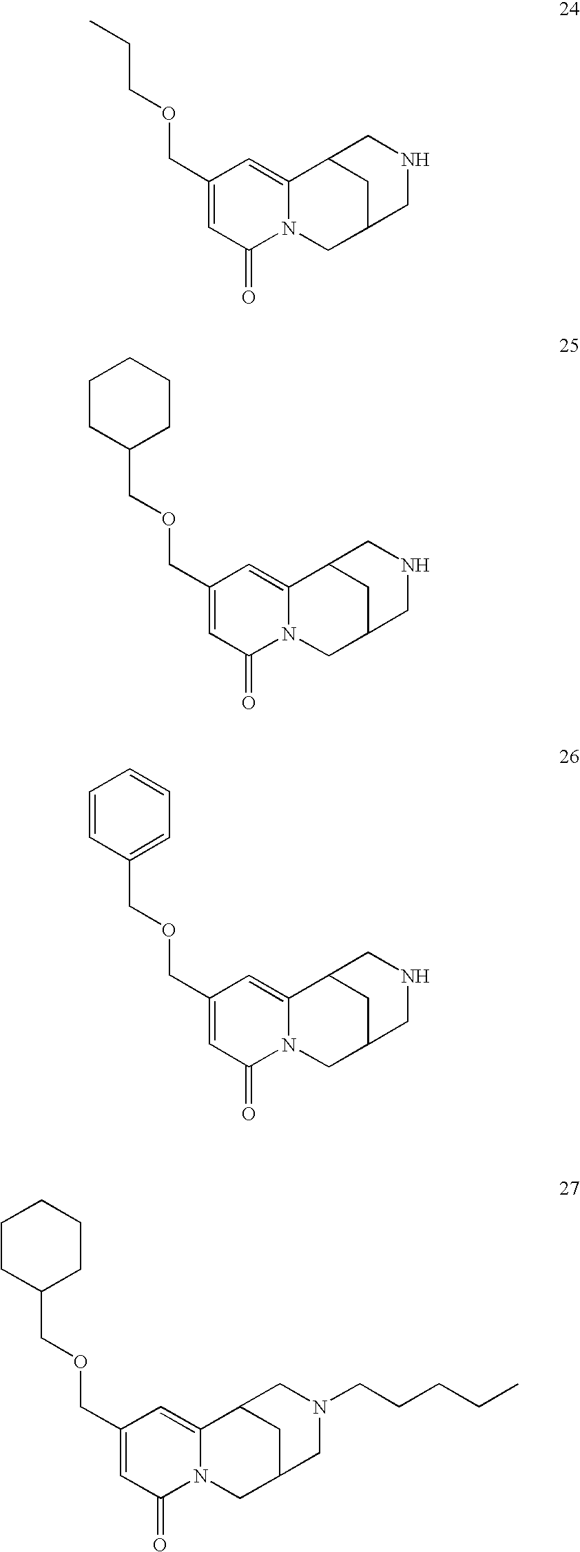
C1(COCCC)=CC(=O)N2C(=C1)C1CC(C2)CNC1.C1(COCC2CCCCC2)=CC(=O)N2C(=C1)C1CC(C2)CNC1.C1(COCC2=CC=CC=C2)=CC(=O)N2C(=C1)C1CC(C2)CNC1.C1(COCC2CCCCC2)=CC(=O)N2C(=C1)C1CC(C2)CN(CCCCC)C1
